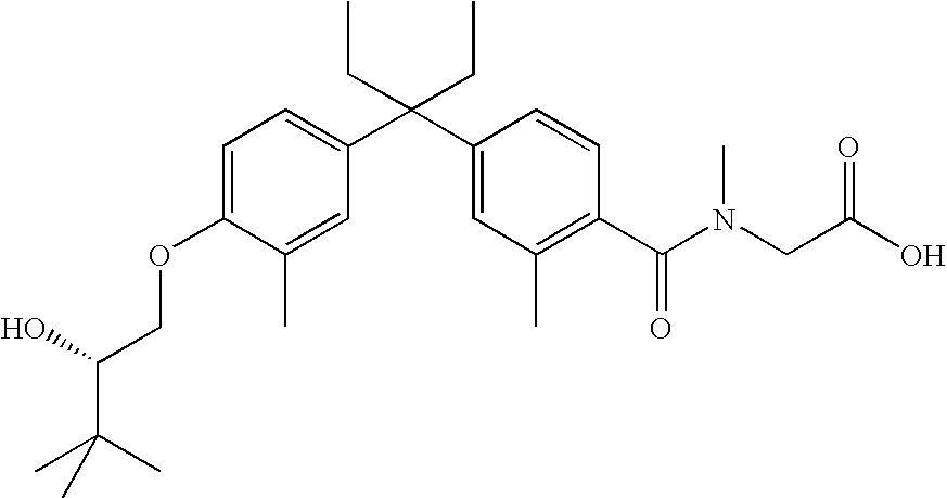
C1=C(OCC(O)C(C)(C)C)C(C)=CC(C(C2=CC(C)=C(C(N(CC(O)=O)C)=O)C=C2)(CC)CC)=C1
